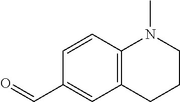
C12=C(C=CC(C=O)=C1)N(C)CCC2
